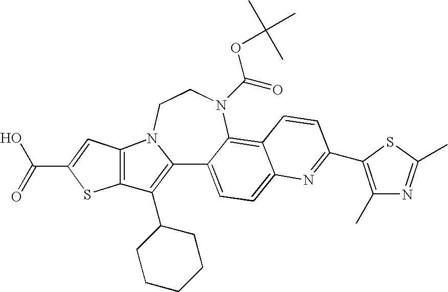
C12=C(C3CCCCC3)C3=C(N1CCN(C(=O)OC(C)(C)C)C1=C4C(=CC=C21)N=C(C1=C(C)N=C(C)S1)C=C4)C=C(C(O)=O)S3
